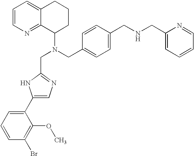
C1=C(CN(C2CCCC3=CC=CN=C23)CC2=NC=C(C3=CC=CC(Br)=C3OC)N2)C=CC(CNCC2=CC=CC=N2)=C1
